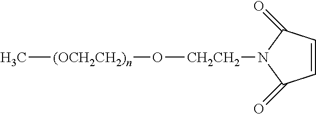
[(OCH2CH2)n](C)O[CH2CH2]N1C(=O)C=CC1=O
